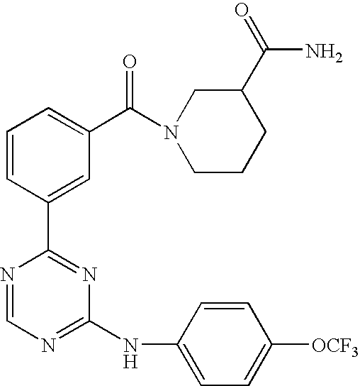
C1=CC(C2=NC(NC3=CC=C([OCF3])C=C3)=NC=N2)=CC(C(N2CCCC(C(=O)N)C2)=O)=C1
